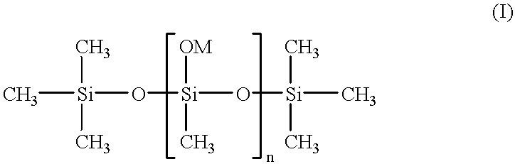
C[Si](O[Si](O[Si](C)(C)C)([OM])C)(C)C
